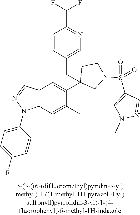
C12=C(C=C(C)C(C3(CC4=CN=C(C(F)F)C=C4)CN(S(C4=CN(C)N=C4)(=O)=O)CC3)=C1)N(C1=CC=C(F)C=C1)N=C2
